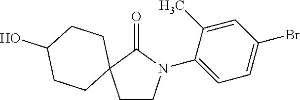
C1CN(C2=CC=C(Br)C=C2C)C(=O)C12CCC(O)CC2
